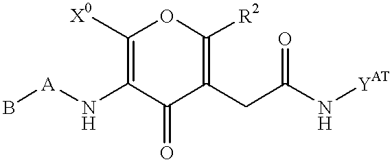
[A](NC1=C([X0])OC([R2])=C(CC(=O)N[YAT])C1=O)B
